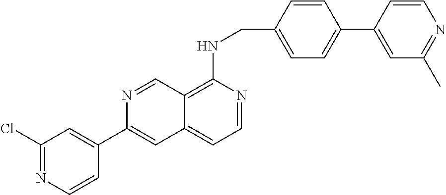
C1=CC(CNC2=C3C(=CC=N2)C=C(C2=CC(Cl)=NC=C2)N=C3)=CC=C1C1=CC(C)=NC=C1
